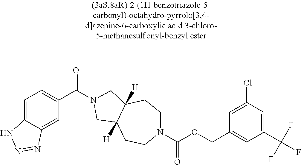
C1=C2C(=CC(C(=O)N3CC4([H])CCN(C(OCC5=CC(C(F)(F)F)=CC(Cl)=C5)=O)CCC4([H])C3)=C1)N=NN2
